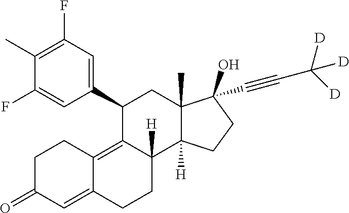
C1(C)=C(F)C=C(C2C3=C4C(=CC(=O)CC4)CCC3([H])C3([H])C(C)(C2)C(O)(C#CC([D])([D])[D])CC3)C=C1F
